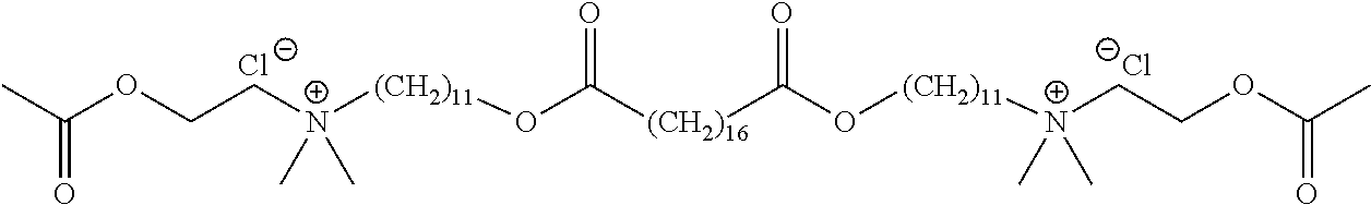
CC(OCC[N+]([(CH2)11]OC([(CH2)16]C(O[(CH2)11][N+](CCOC(C)=O)(C)C)=O)=O)(C)C)=O.[Cl-].[Cl-]
